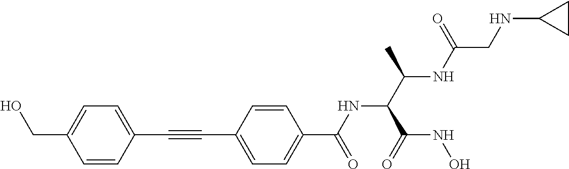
C1=CC(C#CC2=CC=C(C(=O)NC(C(=O)NO)C(NC(CNC3CC3)=O)C)C=C2)=CC=C1CO
